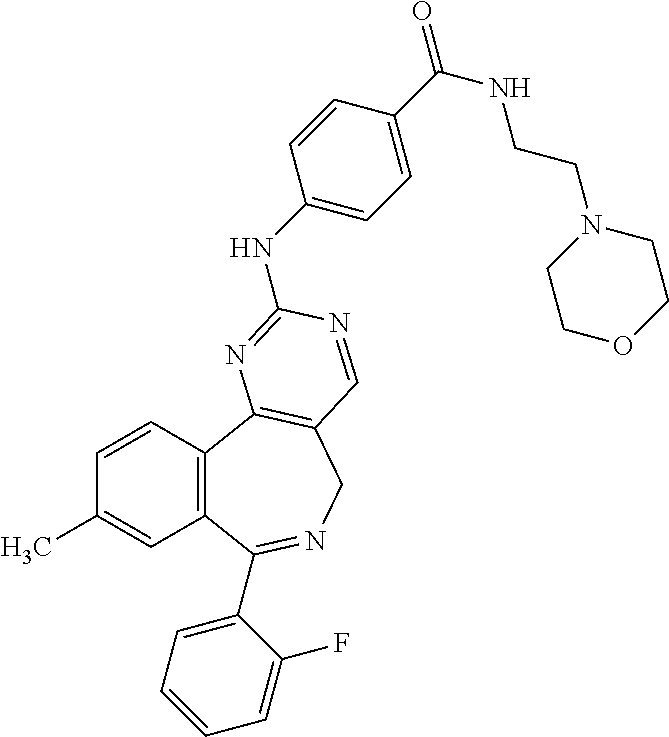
C1=CC2=C(C=C1C)C(C1=CC=CC=C1F)=NCC1=C2N=C(NC2=CC=C(C(=O)NCCN3CCOCC3)C=C2)N=C1
